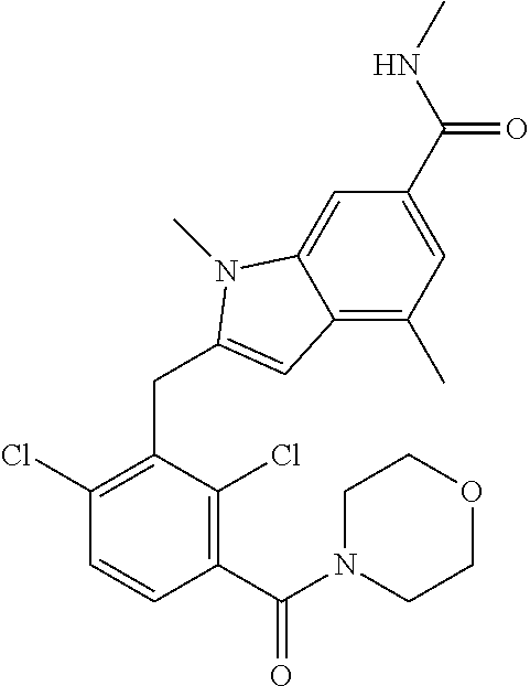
C1(C(N2CCOCC2)=O)=C(Cl)C(CC2=CC3=C(C)C=C(C(=O)NC)C=C3N2C)=C(Cl)C=C1
